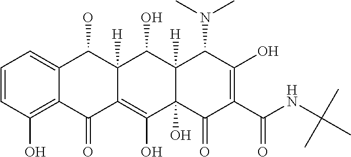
C1=CC(O)=C2C(=C1)C(O)C1([H])C(=C(O)C3(O)C([H])(C1O)C(N(C)C)C(O)=C(C(NC(C)(C)C)=O)C3=O)C2=O
